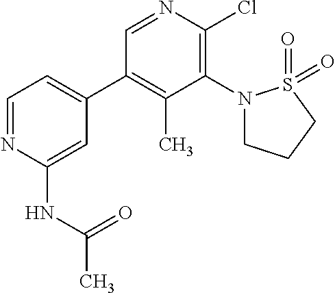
C1=NC(NC(C)=O)=CC(C2=C(C)C(N3CCCS3(=O)=O)=C(Cl)N=C2)=C1
